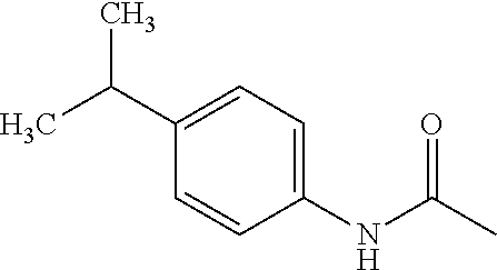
CC(C1=CC=C(NC(C)=O)C=C1)C
